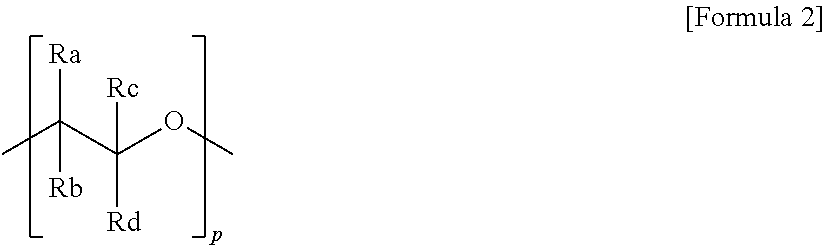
CC(C(OC)([Rc])[Rd])([Ra])[Rb]
